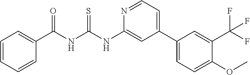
C1=CC=CC(C(NC(NC2=CC(C3=CC=C(OC)C(C(F)(F)F)=C3)=CC=N2)=S)=O)=C1
